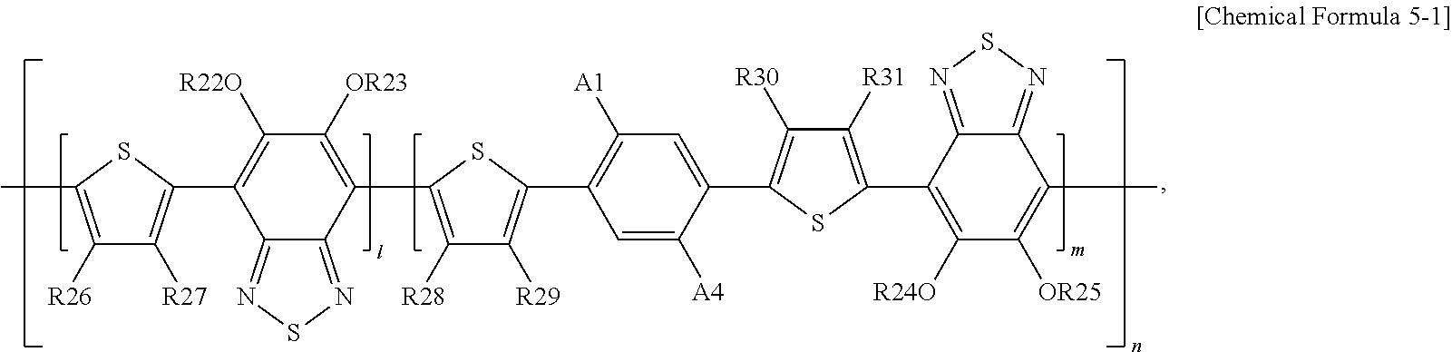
C12=NSN=C1C(C1=C([R27])C([R26])=C(C)S1)=C([R22O])C([OR23])=C2C1=C([R28])C([R29])=C(C2=C([A1])C=C(C3=C([R30])C([R31])=C(C4=C([R24O])C([OR25])=C(C)C5=NSN=C54)S3)C([A4])=C2)S1
